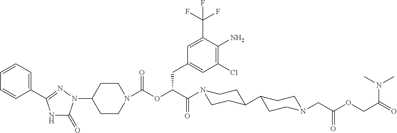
C1(N2C(=O)NC(C3=CC=CC=C3)=N2)CCN(C(OC(C(=O)N2CCC(C3CCN(CC(OCC(N(C)C)=O)=O)CC3)CC2)CC2=CC(Cl)=C(N)C(C(F)(F)F)=C2)=O)CC1
